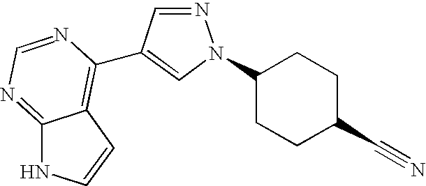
C12=NC=NC(C3=CN(C4CCC(C#N)CC4)N=C3)=C1C=CN2
